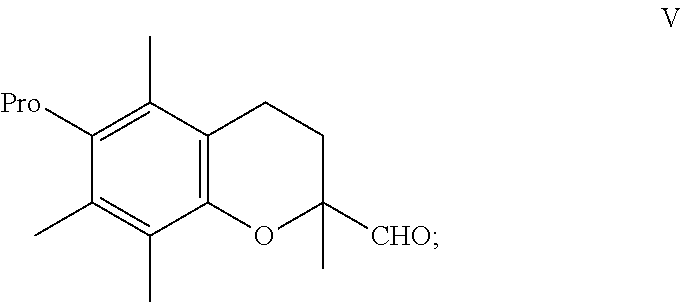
C1(C)=C([Pro])C(C)=C(C)C2=C1CCC([CHO])(C)O2
